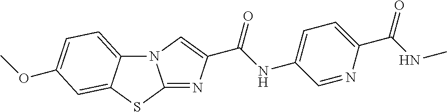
N12C3=CC=C(OC)C=C3SC1=NC(C(NC1=CC=C(C(=O)NC)N=C1)=O)=C2
